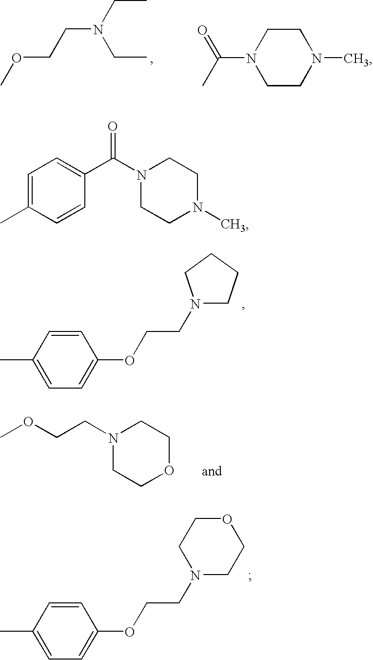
C1=CC(C)=CC=C1OCCN1CCCC1.C1=CC(C)=CC=C1OCCN1CCOCC1.COCCN(CC)CC.C1CN(C)CCN1C(C)=O.N1(CCOC)CCOCC1.C1=C(C)C=CC(C(N2CCN(C)CC2)=O)=C1
